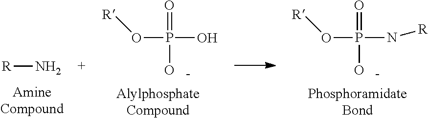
[R]N.[R]OP(=O)(O)O.[R]OP(=O)(N[R])O
